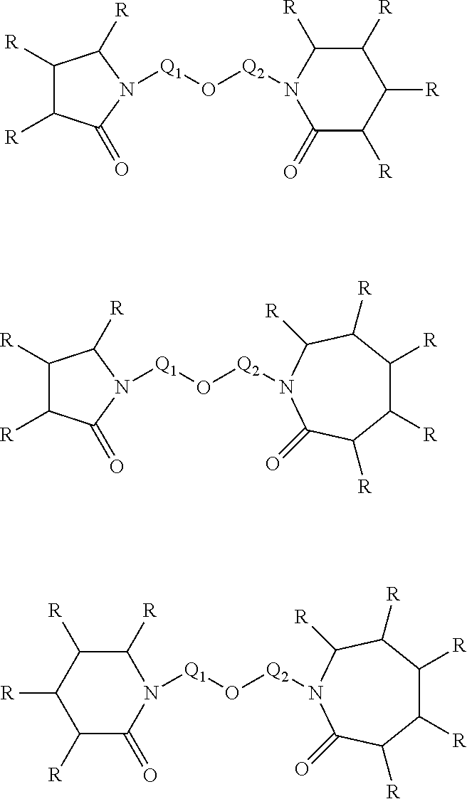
C1([R])C([R])C(=O)N([Q1]O[Q2]N2C([R])C([R])C([R])C([R])C2=O)C1[R].C1([R])C([R])C(=O)N([Q1]O[Q2]N2C([R])C([R])C([R])C([R])C([R])C2=O)C1[R].[Q1](O[Q2]N1C([R])C([R])C([R])C([R])C([R])C1=O)N1C([R])C([R])C([R])C([R])C1=O
